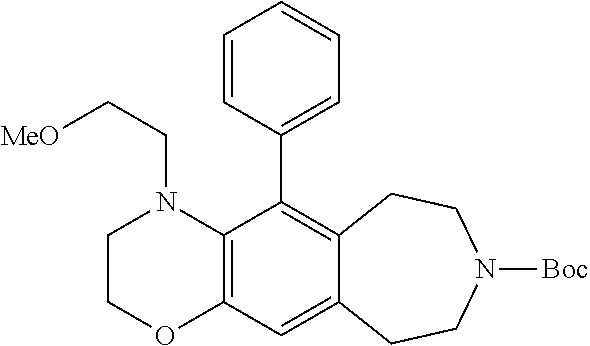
C12=C(C(C3=CC=CC=C3)=C3C(=C1)CCN([Boc])CC3)N(CC[MeO])CCO2
